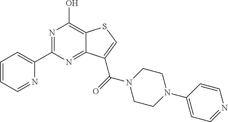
C1=CC=NC(C2=NC(O)=C3C(=N2)C(C(=O)N2CCN(C4=CC=NC=C4)CC2)=CS3)=C1
